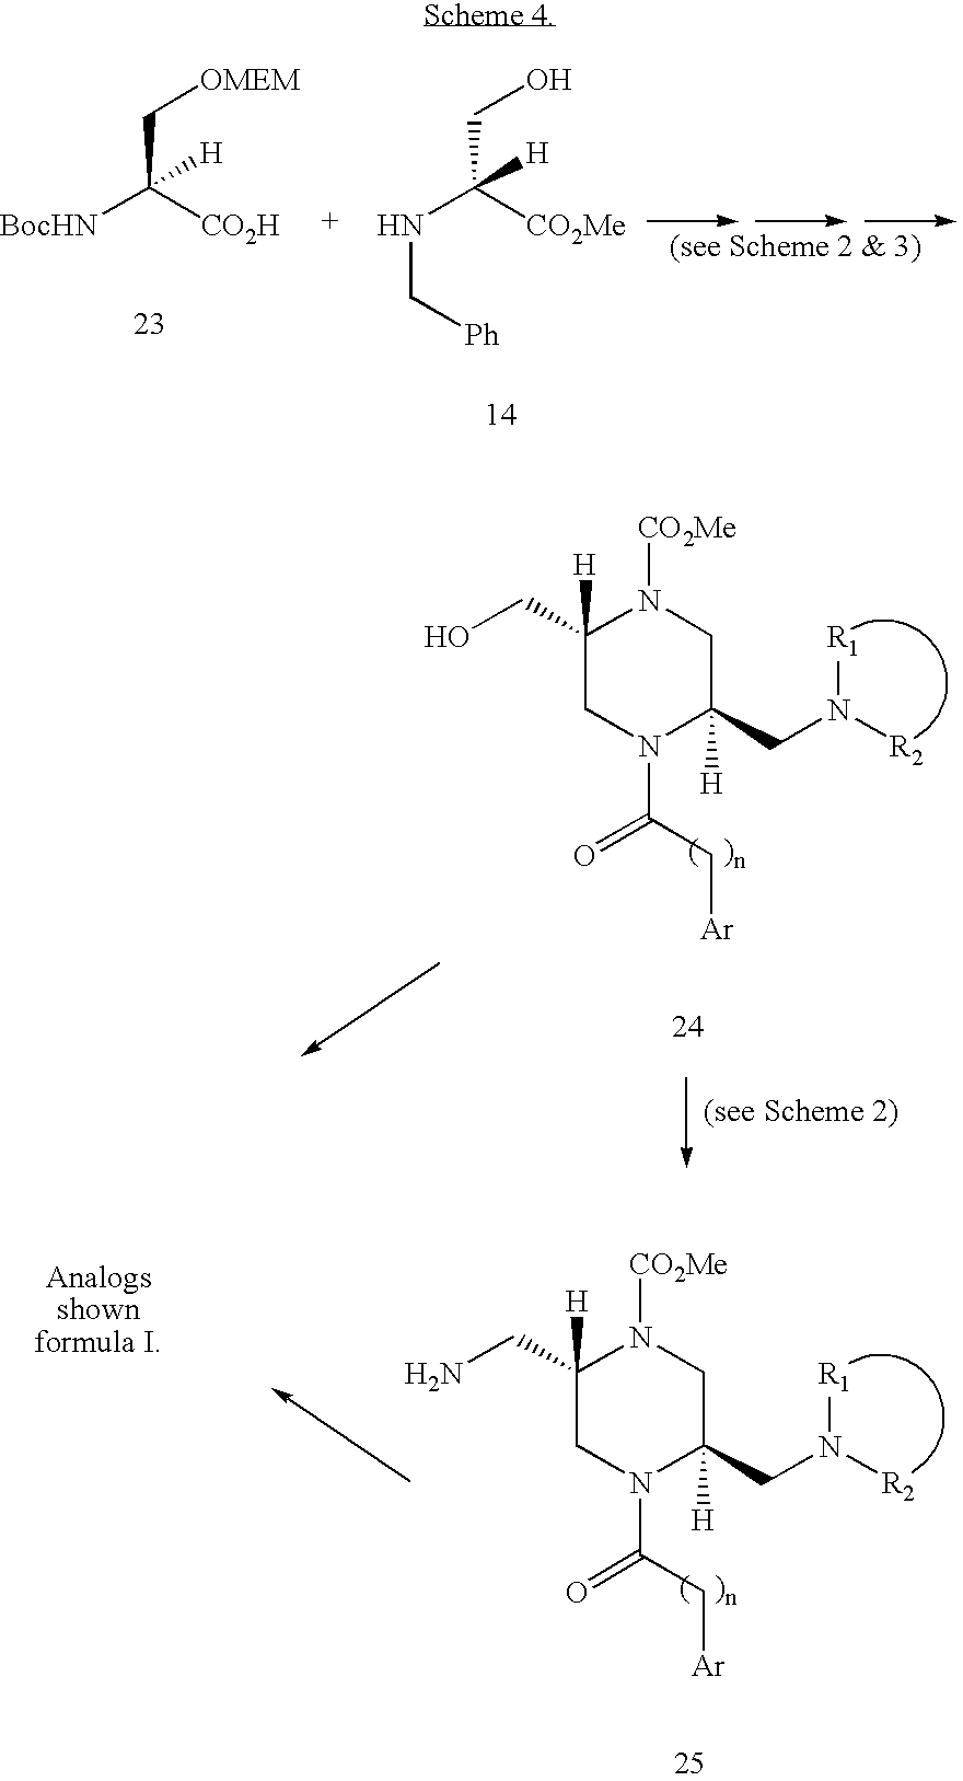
C(C([CO2Me])(NC[Ph])[H])O.C(C([CO2H])([BocHN])[H])[OMEM].[(see Scheme 2 & 3)].[Ar]CC(N1CC(CO)([H])N([CO2Me])CC1(CN([R2])[R1])[H])=O.[(see Scheme 2)].[Ar]CC(N1CC(CN)([H])N([CO2Me])CC1(CN([R2])[R1])[H])=O
